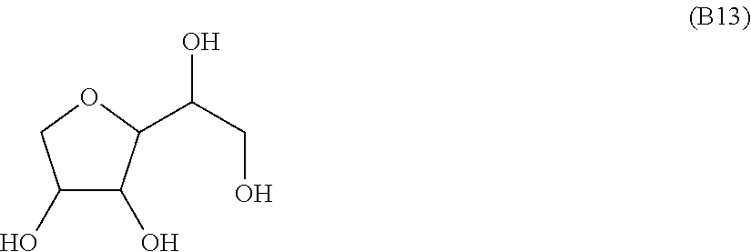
C1(O)C(O)C(C(CO)O)OC1
